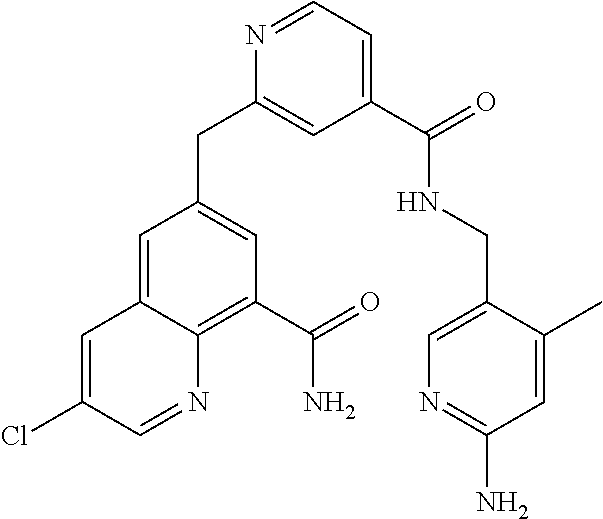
N1=CC=C(C(NCC2=CN=C(N)C=C2C)=O)C=C1CC1=CC(C(N)=O)=C2C(=C1)C=C(Cl)C=N2
